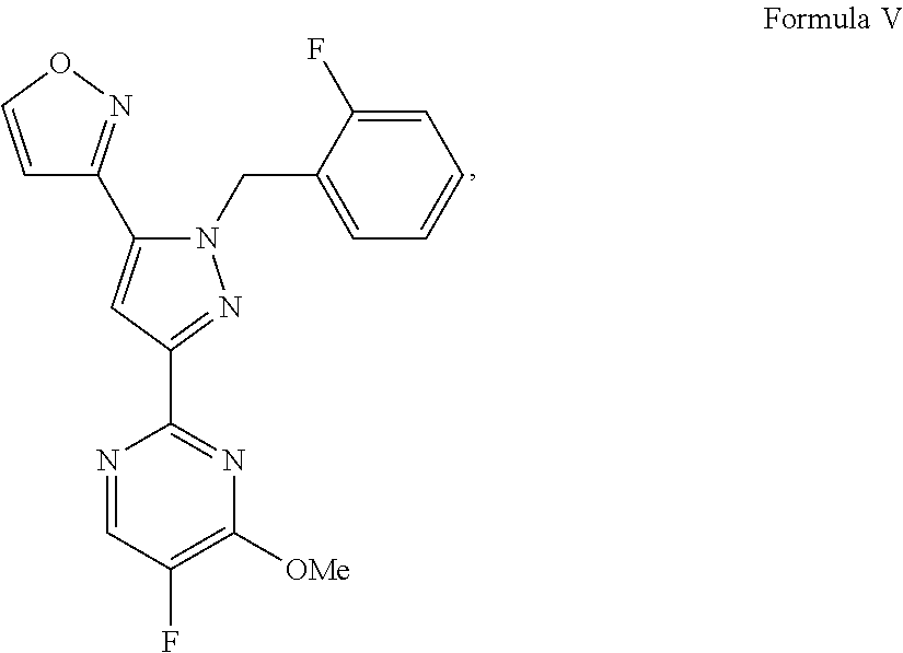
N1(CC2=CC=CC=C2F)C(C2=NOC=C2)=CC(C2=NC([OMe])=C(F)C=N2)=N1
